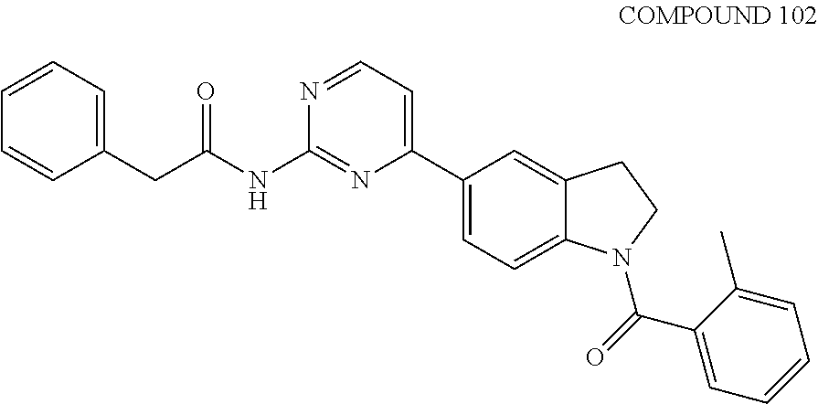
C1=CC=C(CC(NC2=NC(C3=CC=C4C(=C3)CCN4C(C3=CC=CC=C3C)=O)=CC=N2)=O)C=C1
